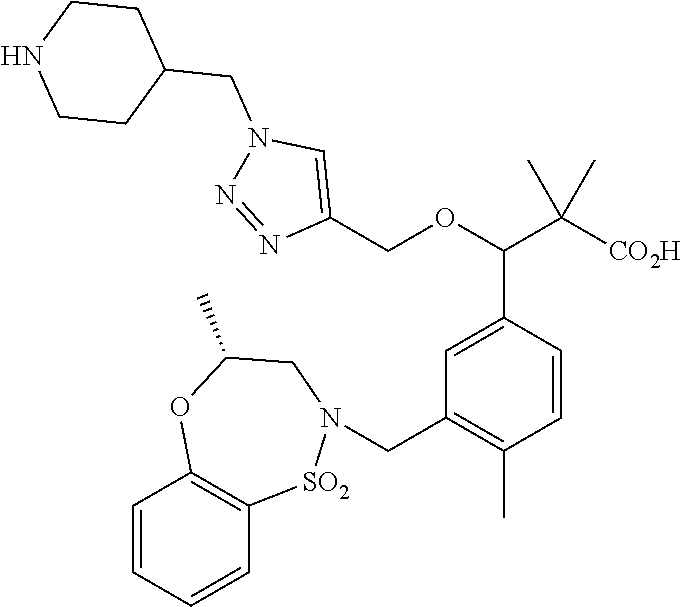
C1=CC(C(OCC2=CN(CC3CCNCC3)N=N2)C([CO2H])(C)C)=CC(CN2[SO2]C3=C(C=CC=C3)OC(C)C2)=C1C
